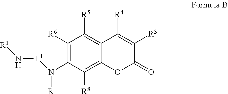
C1([R6])=C(N([L1]N[R1])[R])C([R8])=C2C(=C1[R5])C([R4])=C([R3])C(=O)O2
